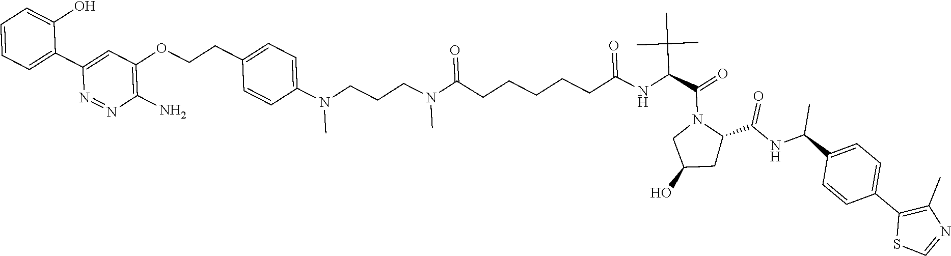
C1=CC=C(C2=CC(OCCC3=CC=C(N(CCCN(C(CCCCCC(NC(C(N4CC(O)CC4C(=O)NC(C)C4=CC=C(C5=C(C)N=CS5)C=C4)=O)C(C)(C)C)=O)=O)C)C)C=C3)=C(N)N=N2)C(O)=C1
